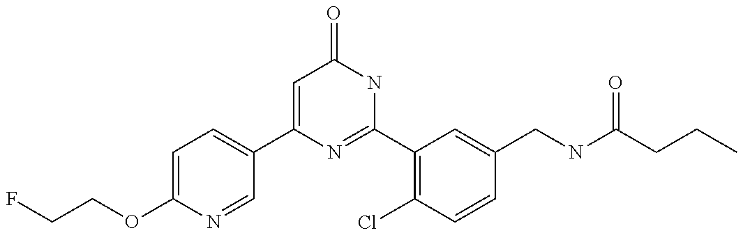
C1(C2=CC=C(OCCF)N=C2)=CC(=O)NC(C2=C(Cl)C=CC(CNC(CCC)=O)=C2)=N1
